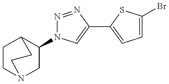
C1(N2N=NC(C3=CC=C(Br)S3)=C2)CN2CCC1CC2
